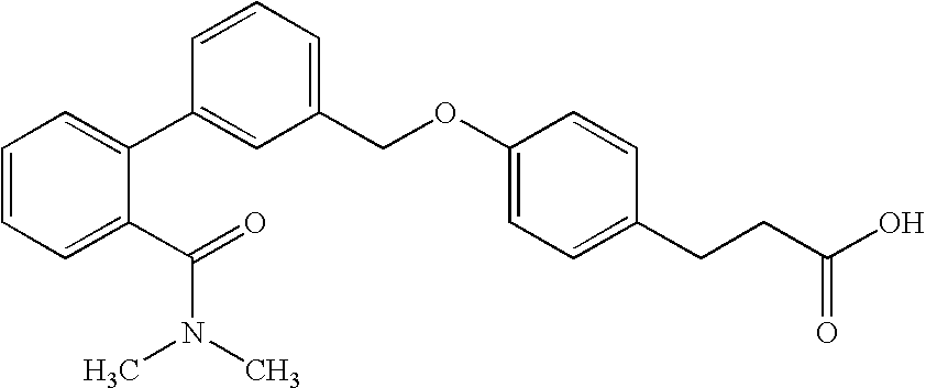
C1=CC=C(C(=O)N(C)C)C(C2=CC(COC3=CC=C(CCC(O)=O)C=C3)=CC=C2)=C1
